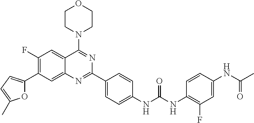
O1C(C2=C(F)C=C3C(=C2)N=C(C2=CC=C(NC(NC4=C(F)C=C(NC(C)=O)C=C4)=O)C=C2)N=C3N2CCOCC2)=CC=C1C
